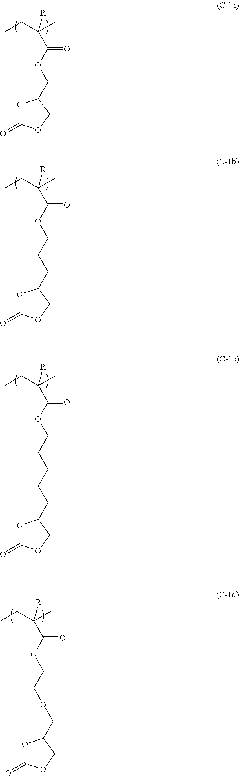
C(OC(C([R])(C)CC)=O)C1OC(=O)OC1.C(OC(C([R])(C)CC)=O)CCC1OC(=O)OC1.C(OC(C([R])(C)CC)=O)COCC1OC(=O)OC1.C(OC(C([R])(C)CC)=O)CCCCC1OC(=O)OC1
